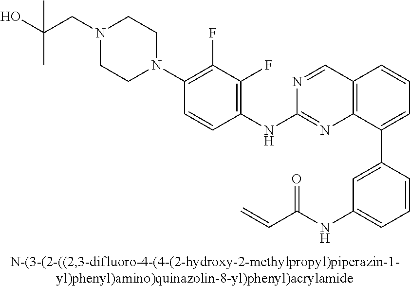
C1=CC(C2=CC=CC3=C2N=C(NC2=C(F)C(F)=C(N4CCN(CC(O)(C)C)CC4)C=C2)N=C3)=CC(NC(C=C)=O)=C1
